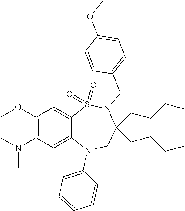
C1=CC=C(N2C3=CC(N(C)C)=C(OC)C=C3S(=O)(=O)N(CC3=CC=C(OC)C=C3)C(CCCC)(CCCC)C2)C=C1
